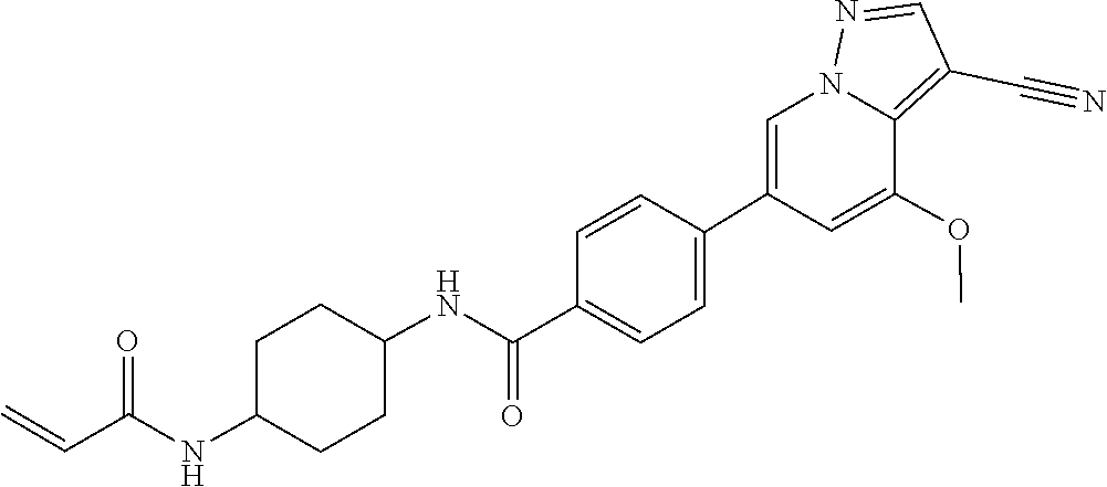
C(=C)C(=O)NC1CCC(NC(C2=CC=C(C3=CN4C(=C(C#N)C=N4)C(OC)=C3)C=C2)=O)CC1
